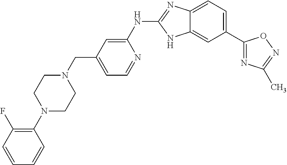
C12=CC=C(C3=NC(C)=NO3)C=C1NC(NC1=CC(CN3CCN(C4=C(F)C=CC=C4)CC3)=CC=N1)=N2
